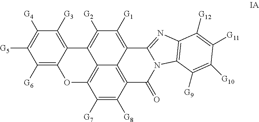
C1([G7])=C([G8])C2=C3C4=C1OC1=C([G6])C([G5])=C([G4])C([G3])=C1C4=C([G2])C([G1])=C3C1=NC3=C(N1C2=O)C([G9])=C([G10])C([G11])=C3[G12]
